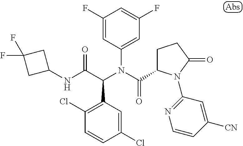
C1(F)=CC(N(C(=O)C2CCC(=O)N2C2=NC=CC([CN])=C2)C(C(NC2CC(F)(F)C2)=O)C2=C(Cl)C=CC(Cl)=C2)=CC(F)=C1
